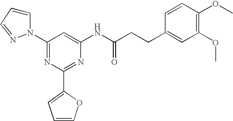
N1(C2=NC(C3=CC=CO3)=NC(NC(CCC3=CC(OC)=C(OC)C=C3)=O)=C2)C=CC=N1
